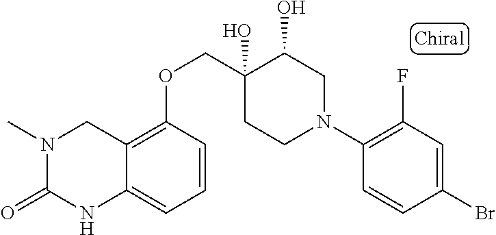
C1(N2CC(O)C(O)(COC3=C4C(=CC=C3)NC(=O)N(C)C4)CC2)=C(F)C=C(Br)C=C1
